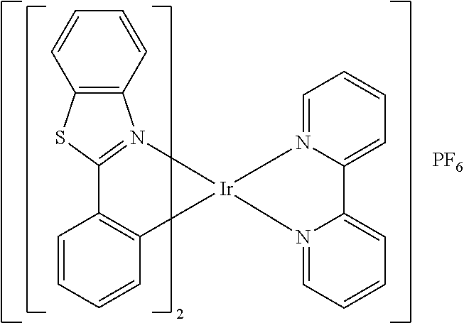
[PF6].C12=C(SC3=N1[Ir]1(C4=C3C=CC=C4)N3=CC=CC=C3C3=CC=CC=N31)C=CC=C2
